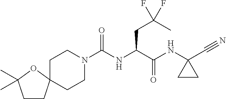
N1(C(NC(C(NC2(C#N)CC2)=O)CC(C)(F)F)=O)CCC2(CC1)CCC(C)(C)O2
